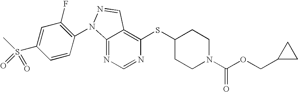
C12=NC=NC(SC3CCN(C(OCC4CC4)=O)CC3)=C1C=NN2C1=C(F)C=C(S(C)(=O)=O)C=C1
